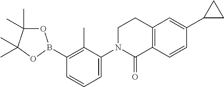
C1(B2OC(C)(C)C(C)(C)O2)=C(C)C(N2C(=O)C3=C(CC2)C=C(C2CC2)C=C3)=CC=C1
